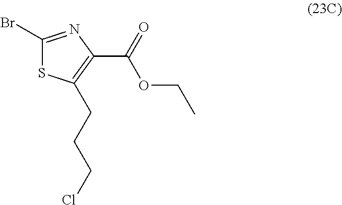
C1(Br)=NC(C(=O)OCC)=C(CCCCl)S1
